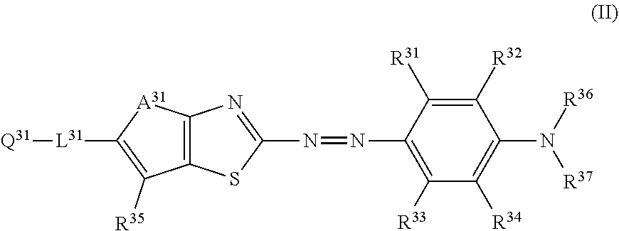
C1([R32])=C([R31])C(N=NC2=NC3=C(S2)C([R35])=C([L31][Q31])[A31]3)=C([R33])C([R34])=C1N([R36])[R37]
